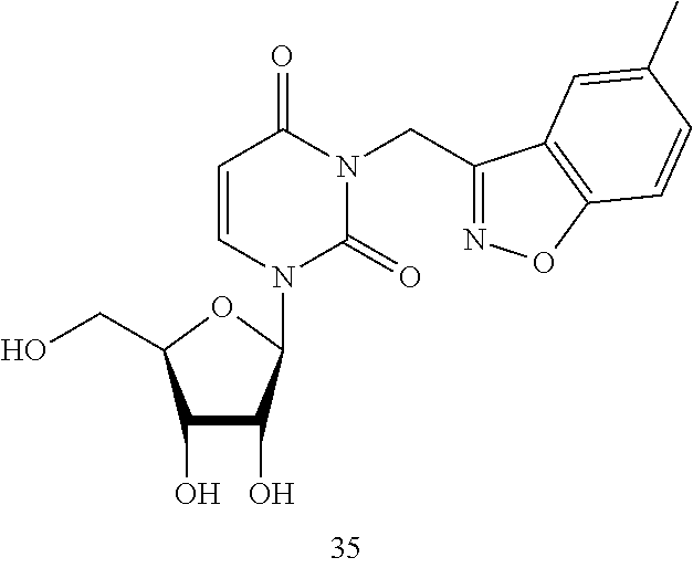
C1(O)C(O)C(N2C=CC(=O)N(CC3=NOC4=C3C=C(C)C=C4)C2=O)OC1CO
